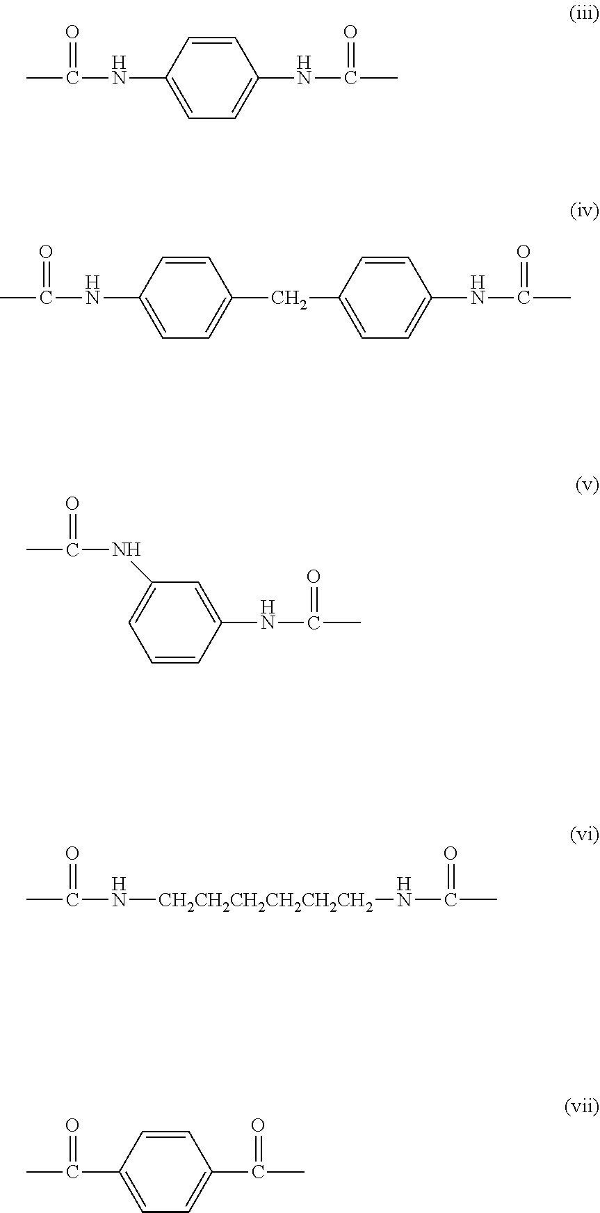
CC(NC1=CC=C(NC(C)=O)C=C1)=O.CC(NC1=CC=C(CC2=CC=C(NC(C)=O)C=C2)C=C1)=O.C1=CC(NC(C)=O)=CC(NC(C)=O)=C1.CC(N[CH2CH2CH2CH2CH2CH2]NC(C)=O)=O.C1=CC(C(C)=O)=CC=C1C(C)=O
